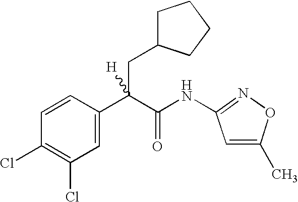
C1=C(C(C(NC2=NOC(C)=C2)=O)(CC2CCCC2)[H])C=CC(Cl)=C1Cl
